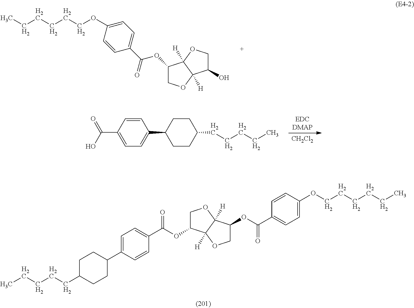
CCCCCC1CCC(C2=CC=C(C(OC3COC4([H])C3([H])OCC4OC(C3=CC=C(OCCCCCC)C=C3)=O)=O)C=C2)CC1.O(C1COC2([H])C1([H])OCC2O)C(=O)C1=CC=C(OCCCCCC)C=C1.[EDCDMAP].[CH2Cl2].C1(CCCCC)CCC(C2=CC=C(C(O)=O)C=C2)CC1
